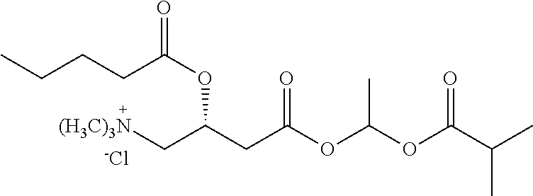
[(H3C)3N]CC(CC(OC(OC(C(C)C)=O)C)=O)OC(=O)CCCC.[-Cl]
